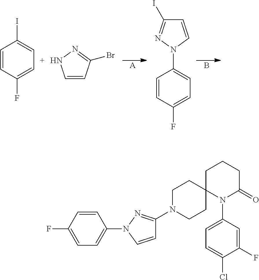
C1=CC(F)=CC=C1I.C1=CC(Br)=NN1.C1=CN(C2=CC=C(F)C=C2)N=C1I.[A].B.C1(N2CCC3(CC2)N(C2=CC=C(Cl)C(F)=C2)C(=O)CCC3)=NN(C2=CC=C(F)C=C2)C=C1
